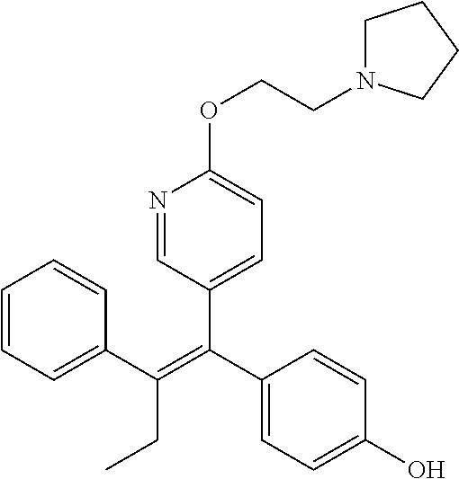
C1=CC=C(C(CC)=C(C2=CC=C(OCCN3CCCC3)N=C2)C2=CC=C(O)C=C2)C=C1
